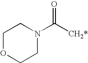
C1OCCN(C([CH2*])=O)C1
